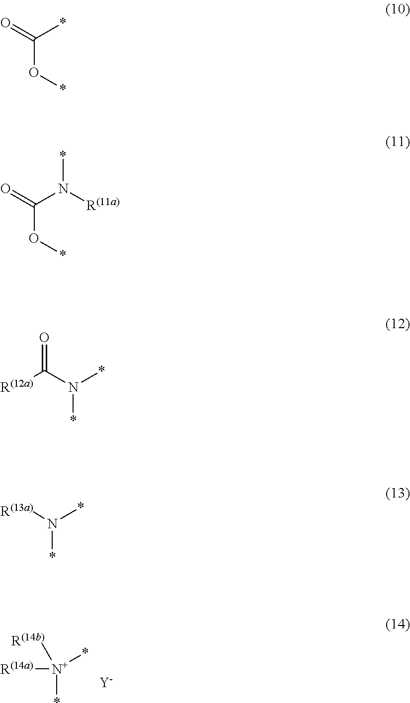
[R(14a)][N+](*)(*)[R(14b)].[Y].C(O*)(*)=O.C(O*)(N([R(11a)])*)=O.[R(12a)]C(N(*)*)=O.[R(13a)]N(*)*
